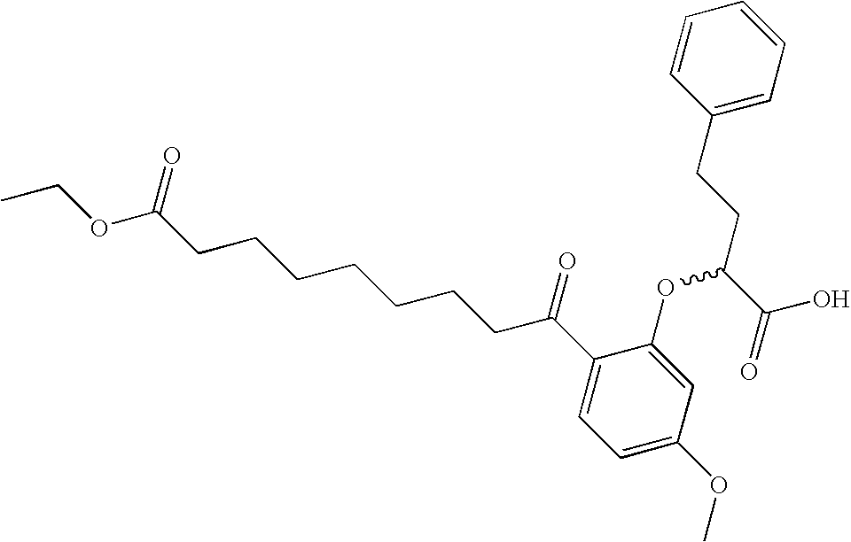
C1(CCC(C(=O)O)OC2=CC(OC)=CC=C2C(=O)CCCCCCCC(OCC)=O)=CC=CC=C1
